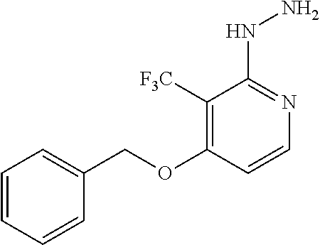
C1=CC=CC(COC2=C([F3C])C(NN)=NC=C2)=C1
